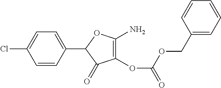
C1(OC(=O)OCC2=CC=CC=C2)=C(N)OC(C2=CC=C(Cl)C=C2)C1=O
